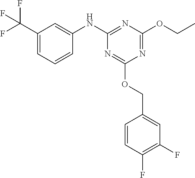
C1=C(C(F)(F)F)C=C(NC2=NC(OCC)=NC(OCC3=CC(F)=C(F)C=C3)=N2)C=C1
